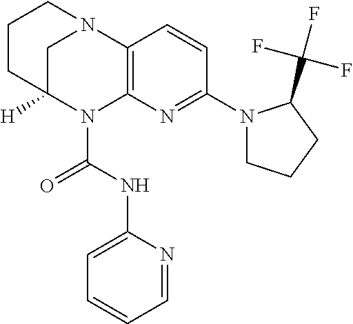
C1C2([H])N(C(=O)NC3=CC=CC=N3)C3=C(N1CCC2)C=CC(N1CCCC1C(F)(F)F)=N3
